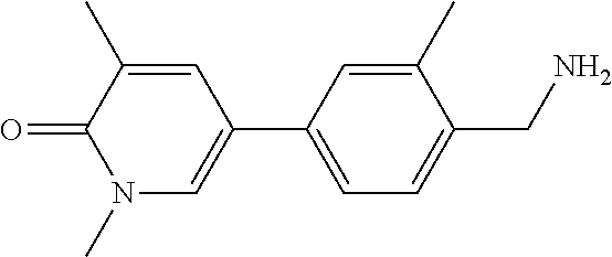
O=C1C(C)=CC(C2=CC=C(CN)C(C)=C2)=CN1C
